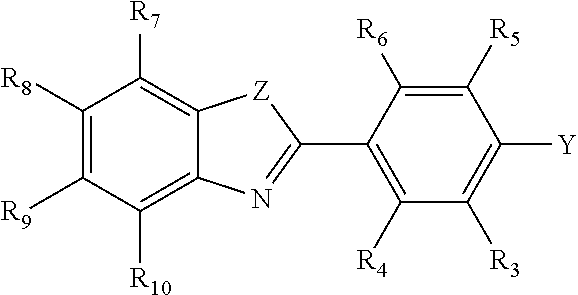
C1([R8])=C([R9])C([R10])=C2C(=C1[R7])[Z]C(C1=C([R4])C([R3])=C([Y])C([R5])=C1[R6])=N2
